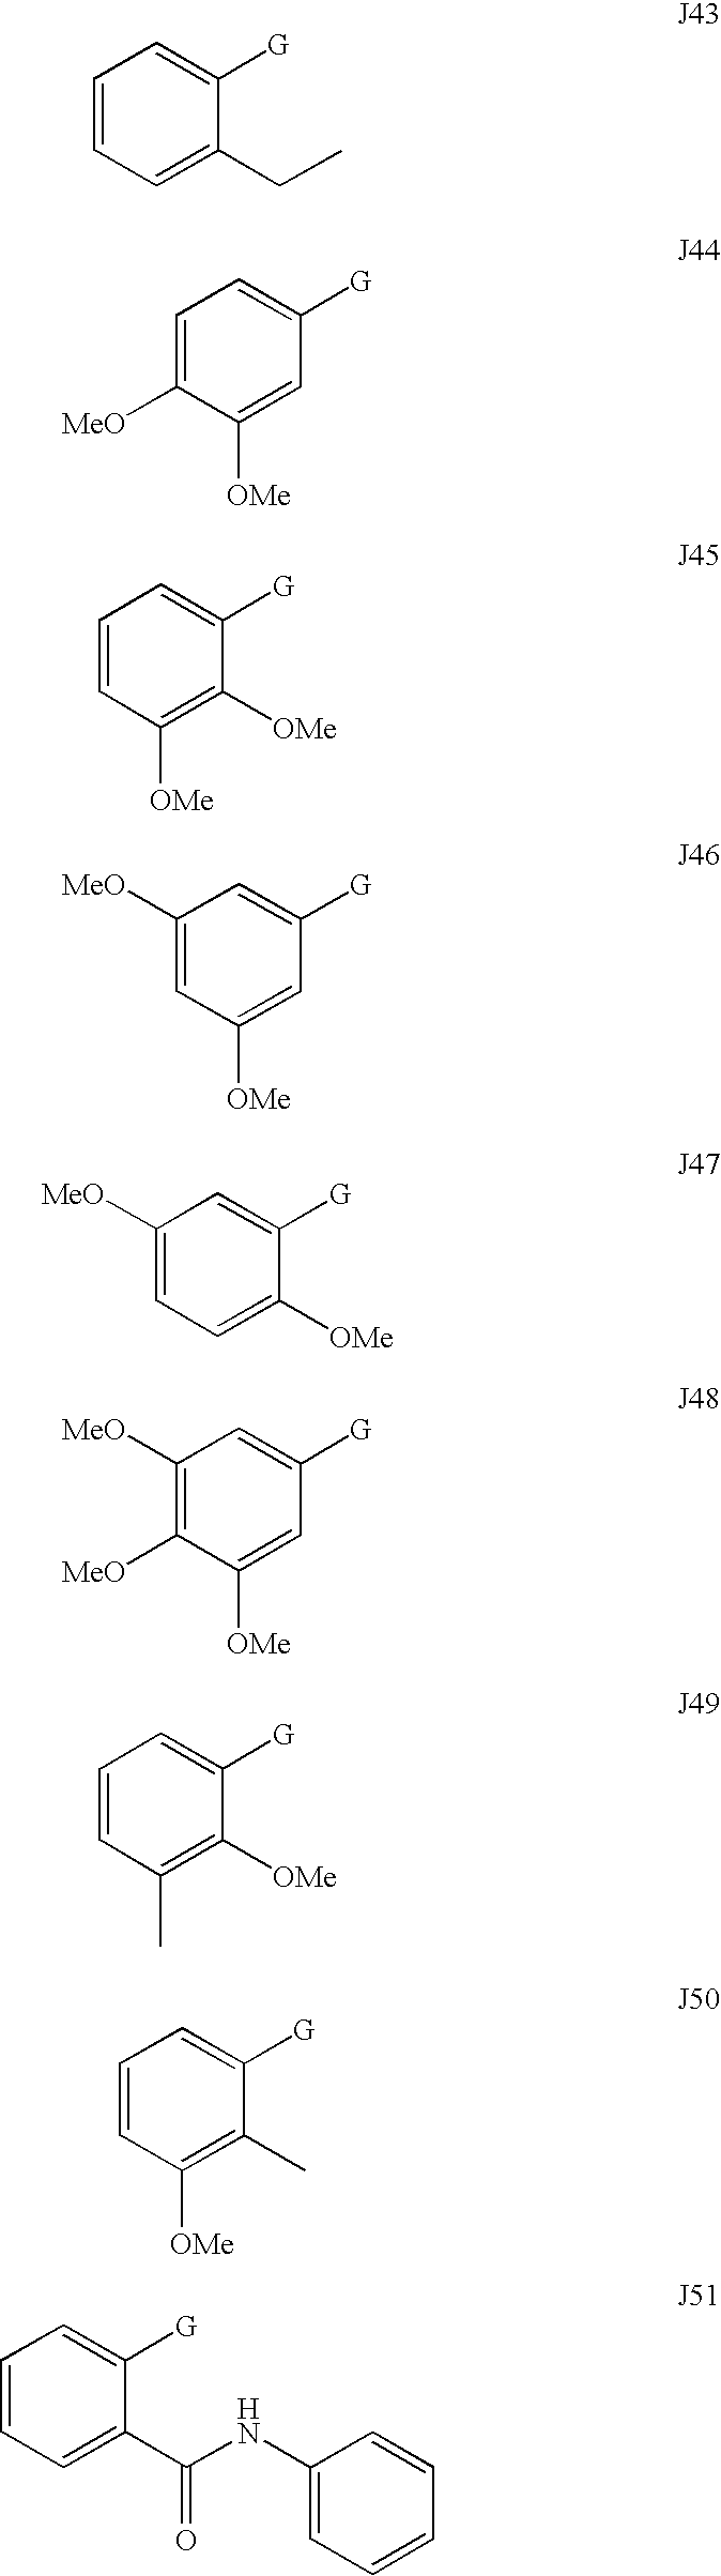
C1=C(CC)C([G])=CC=C1.C1([OMe])=CC([G])=CC=C1[MeO].C1([OMe])=C([OMe])C([G])=CC=C1.C1([OMe])=CC([G])=CC([MeO])=C1.C1=C([OMe])C([G])=CC([MeO])=C1.C1([OMe])=CC([G])=CC([MeO])=C1[MeO].C1(C)=C([OMe])C([G])=CC=C1.C1([OMe])=C(C)C([G])=CC=C1.C1=C(C(NC2=CC=CC=C2)=O)C([G])=CC=C1
